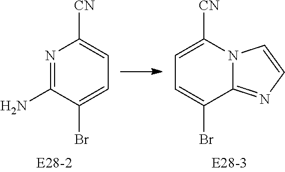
N1=C(N)C(Br)=CC=C1[CN].C1=C([CN])N2C(=NC=C2)C(Br)=C1
